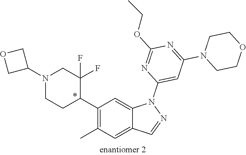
C1(C2C(F)(F)CN(C3COC3)CC2)=C(C)C=C2C(=C1)N(C1=CC(N3CCOCC3)=NC(OCC)=N1)N=C2
